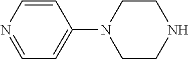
C1=NC=CC(N2CCNCC2)=C1
